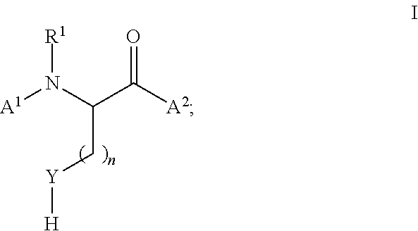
[A1]N(C(C([A2])=O)C[Y][H])[R1]
